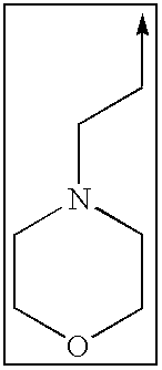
C1COCCN1CC->C
